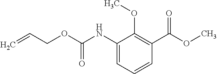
C1(NC(OCC=C)=O)=CC=CC(C(OC)=O)=C1OC
